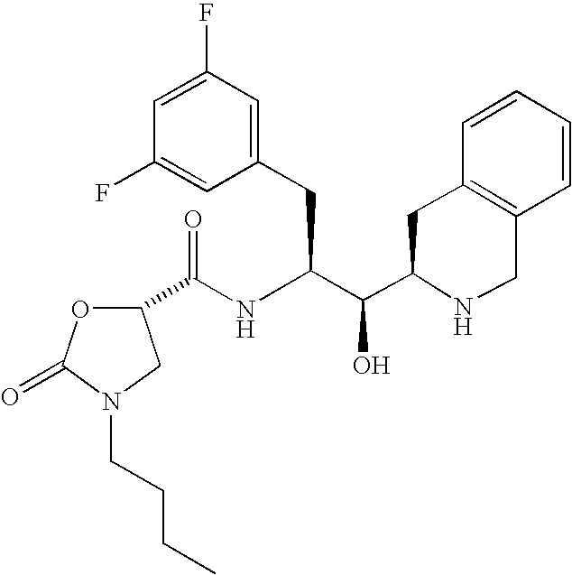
C(C(NC(=O)C1OC(=O)N(CCCC)C1)C(O)C1NCC2=C(C1)C=CC=C2)C1=CC(F)=CC(F)=C1
